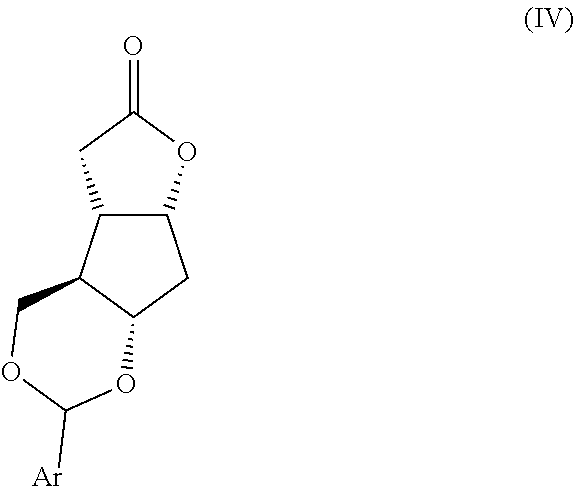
C12C(C3C(C1)OC([Ar])OC3)CC(=O)O2
